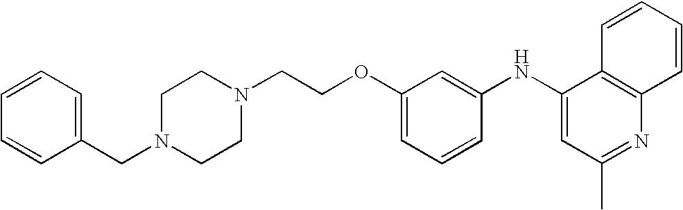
N1(CCOC2=CC=CC(NC3=CC(C)=NC4=C3C=CC=C4)=C2)CCN(CC2=CC=CC=C2)CC1
